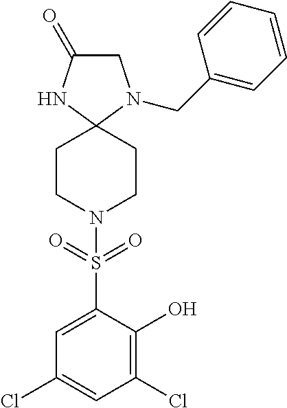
C1C(=O)NC2(N1CC1=CC=CC=C1)CCN(S(C1=CC(Cl)=CC(Cl)=C1O)(=O)=O)CC2
